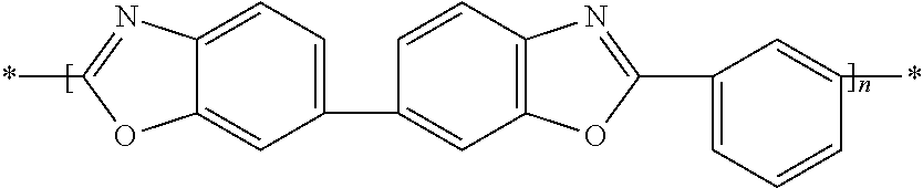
C1=C2OC(*)=NC2=CC=C1C1=CC2=C(C=C1)N=C(C1=CC=CC(*)=C1)O2
